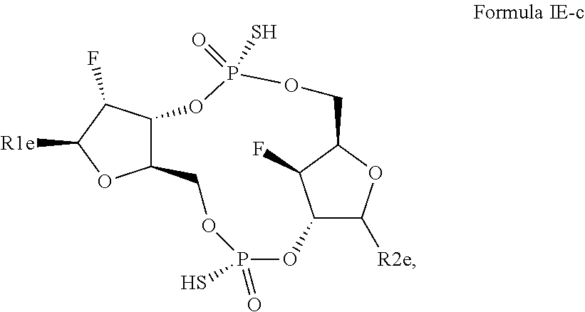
C12C([R2e])OC(C1F)COP(=O)(S)OC1C(COP(S)(=O)O2)OC([R1e])C1F
